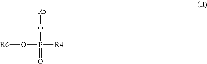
O(P([R4])(O[R5])=O)[R6]
